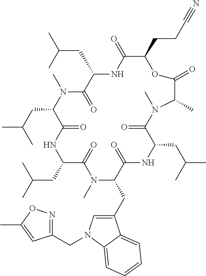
C1(CCC#N)C(=O)NC(CC(C)C)C(=O)N(C)C(CC(C)C)C(=O)NC(CC(C)C)C(=O)N(C)C(CC2=CN(CC3=NOC(C)=C3)C3=CC=CC=C23)C(=O)NC(CC(C)C)C(=O)N(C)C(C)C(=O)O1
